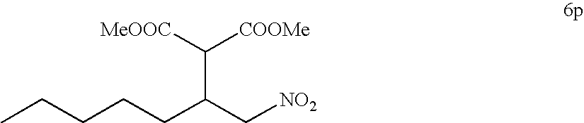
C(CCC(C[NO2])C([MeOOC])[COOMe])CC
